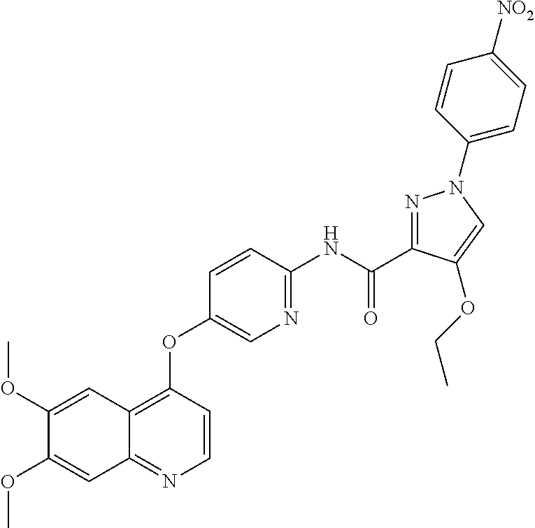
C1(OC)=CC2=C(OC3=CN=C(NC(C4=NN(C5=CC=C([NO2])C=C5)C=C4OCC)=O)C=C3)C=CN=C2C=C1OC
